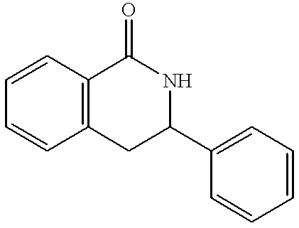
C1=CC=CC2=C1C(=O)NC(C1=CC=CC=C1)C2
